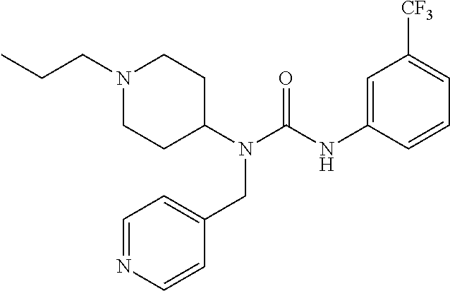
N1(CCC)CCC(N(C(NC2=CC([CF3])=CC=C2)=O)CC2=CC=NC=C2)CC1
